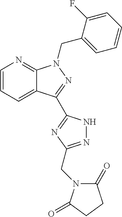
C1=CC=C2C(=N1)N(CC1=CC=CC=C1F)N=C2C1=NC(CN2C(=O)CCC2=O)=NN1
